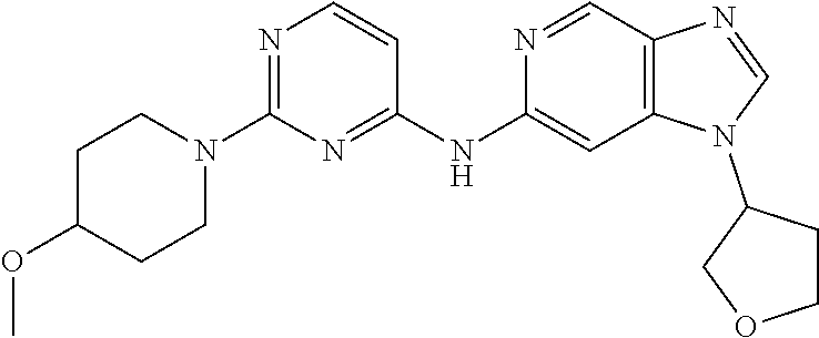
C12=C(C=NC(NC3=NC(N4CCC(OC)CC4)=NC=C3)=C1)N=CN2C1CCOC1
